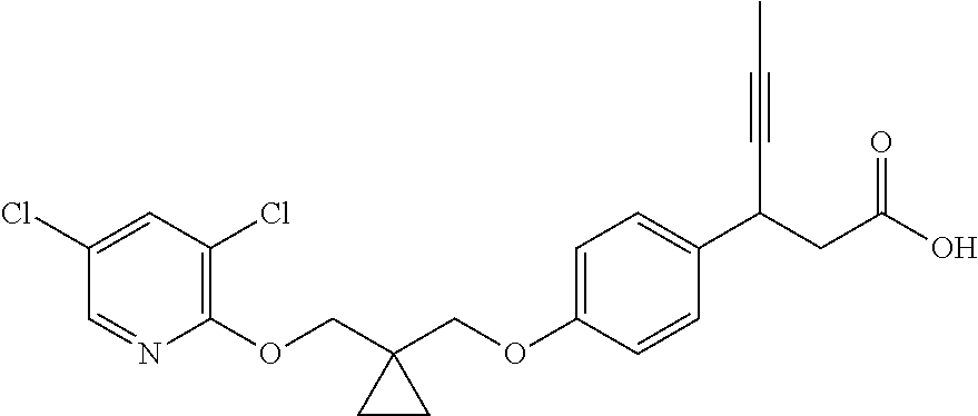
C1(OCC2(COC3=CC=C(C(CC(O)=O)C#CC)C=C3)CC2)=C(Cl)C=C(Cl)C=N1
